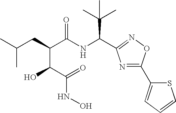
C(C(C)(C)C)(NC(C(C(O)C(NO)=O)CC(C)C)=O)C1=NOC(C2=CC=CS2)=N1
